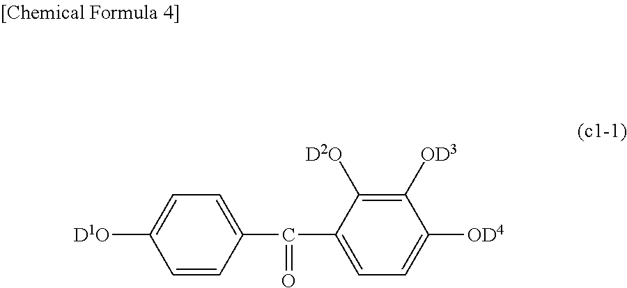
C1=CC(C(C2=CC=C([OD4])C([OD3])=C2[D2O])=O)=CC=C1[D1O]
